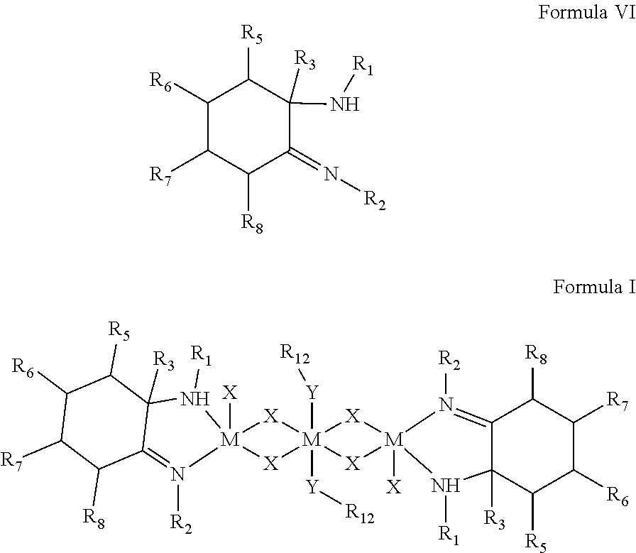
[Y]([R12])[M]12([Y][R12])([X][M]3([X])(N([R2])=C4C([R8])C([R7])C([R6])C([R5])C4([R3])N3[R1])[X]1)[X][M]1([X])([X]2)N([R1])C2([R3])C([R5])C([R6])C([R7])C([R8])C2=N1[R2].C1([R6])C([R7])C([R8])C(=N[R2])C([R3])(N[R1])C1[R5]
